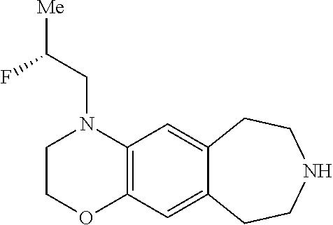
C1COC2=C(N1CC([Me])F)C=C1C(=C2)CCNCC1
